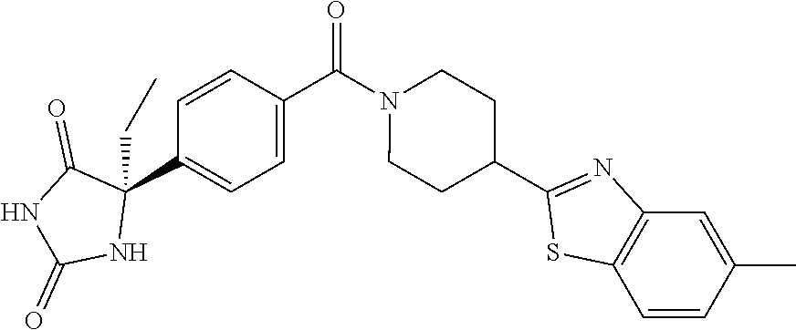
C1=CC(C(N2CCC(C3=NC4=C(S3)C=CC(C)=C4)CC2)=O)=CC=C1C1(CC)C(=O)NC(=O)N1
